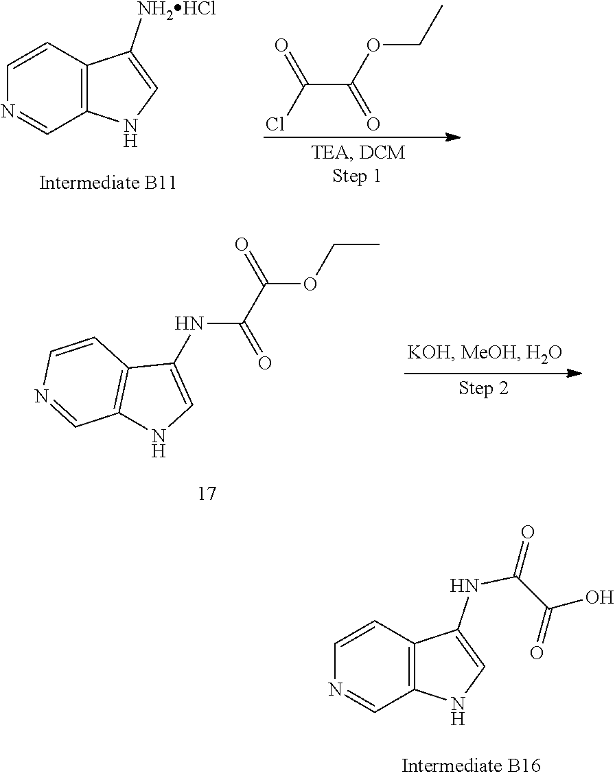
C(C(=O)O)(NC1=CNC2=C1C=CN=C2)=O.C12=C(NC=C1[NH2HCl])C=NC=C2.ClC(C(OCC)=O)=O.O(CC)C(C(NC1=CNC2=C1C=CN=C2)=O)=O
